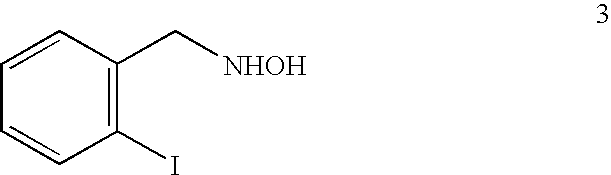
C1=CC(C[NHOH])=C(I)C=C1
